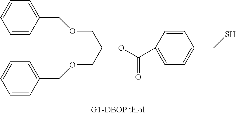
C1=CC(COCC(COCC2=CC=CC=C2)OC(C2=CC=C(CS)C=C2)=O)=CC=C1
